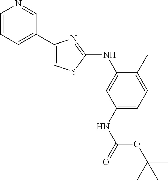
C1=CC=C(C2=CSC(NC3=CC(NC(=O)OC(C)(C)C)=CC=C3C)=N2)C=N1
